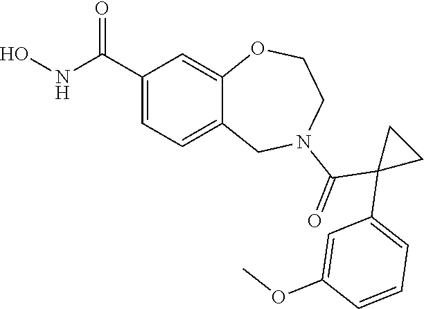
C1(C(NO)=O)=CC=C2C(=C1)OCCN(C(=O)C1(C3=CC=CC(OC)=C3)CC1)C2
